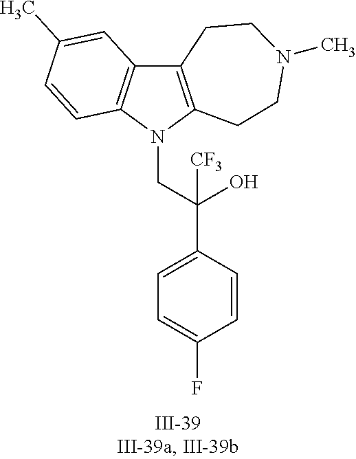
N1(CC(C2=CC=C(F)C=C2)(O)[CF3])C2=C(C3=C1C=CC(C)=C3)CCN(C)CC2
